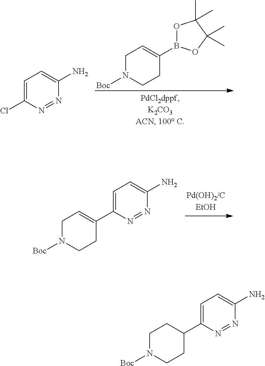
C1=C(Cl)N=NC(N)=C1.N1([Boc])CCC(B2OC(C)(C)C(C)(C)O2)=CC1.N1([Boc])CCC(C2=CC=C(N)N=N2)=CC1.N1([Boc])CCC(C2=CC=C(N)N=N2)CC1
